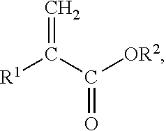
[R1]C(C([OR2])=O)=C
